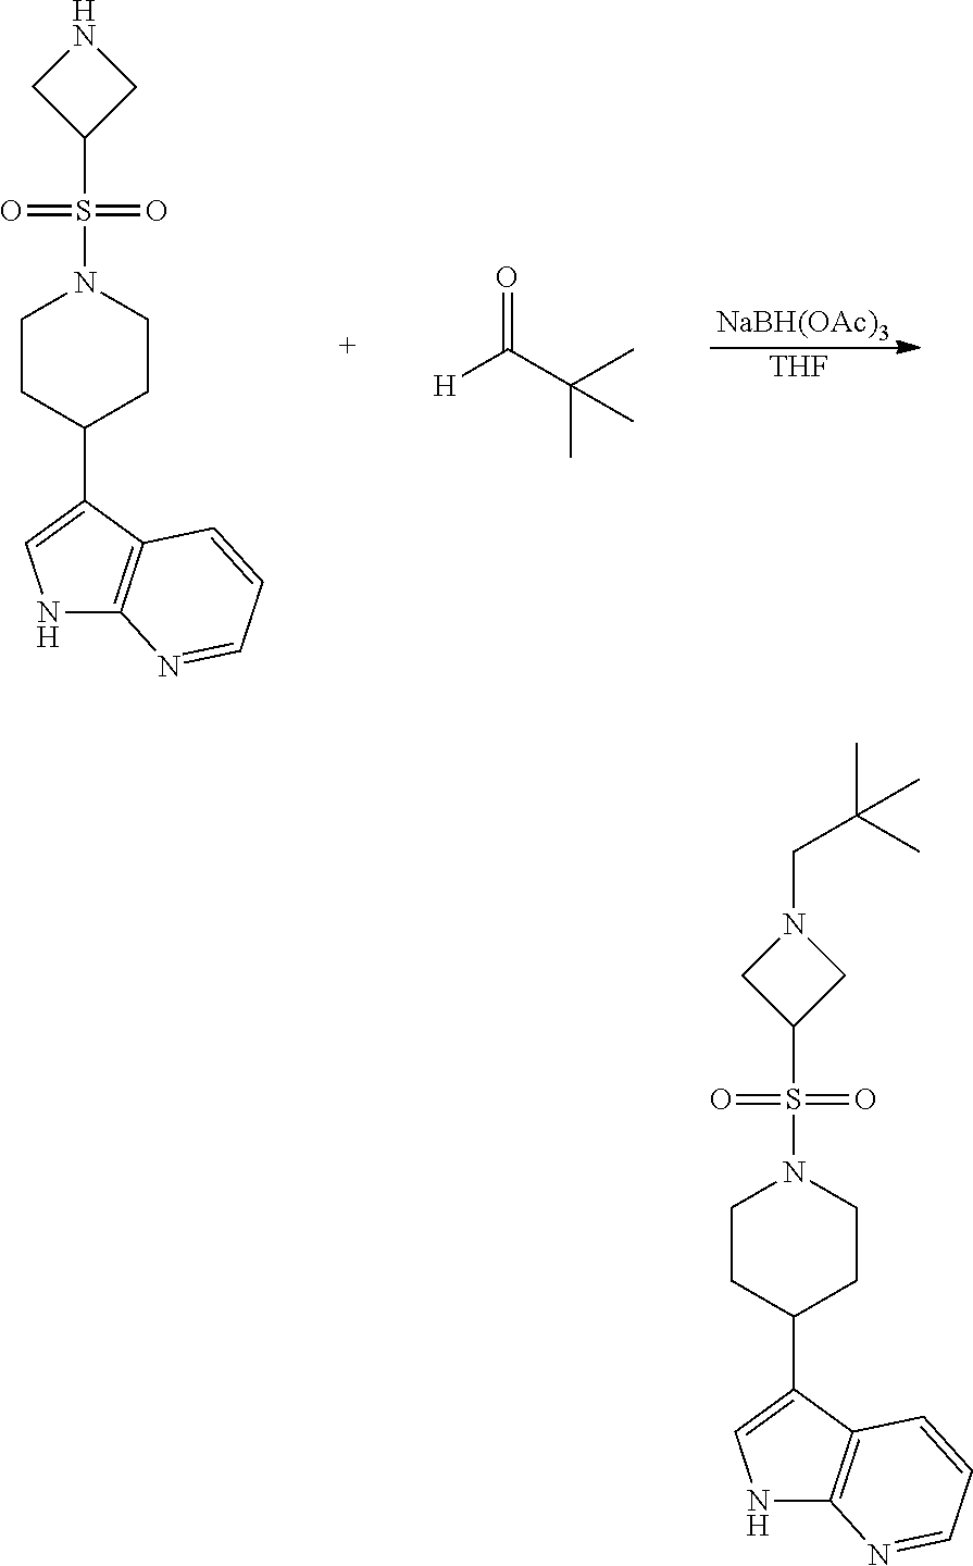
N1C2=C(C(C3CCN(S(=O)(=O)C4CNC4)CC3)=C1)C=CC=N2.[NaBH(OAc)3].[THF].O=C(C(C)(C)C)[H].N1C2=C(C(C3CCN(S(=O)(=O)C4CN(CC(C)(C)C)C4)CC3)=C1)C=CC=N2
